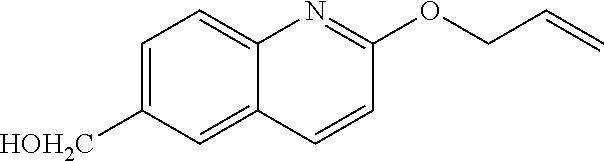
C1=C([HOH2C])C=C2C(=C1)N=C(OCC=C)C=C2
